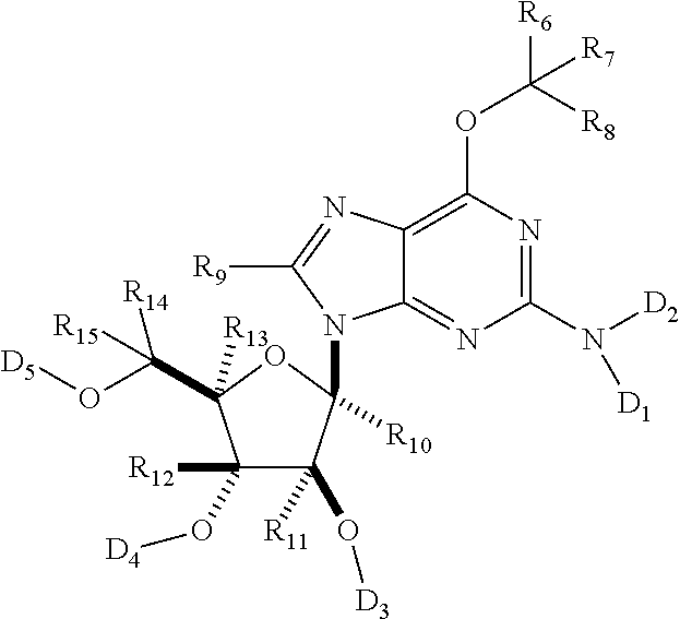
C12=C(OC([R6])([R8])[R7])N=C(N([D2])[D1])N=C1N(C1([R10])C(O[D3])([R11])C([R12])(O[D4])C(C([R15])([R14])O[D5])([R13])O1)C([R9])=N2
